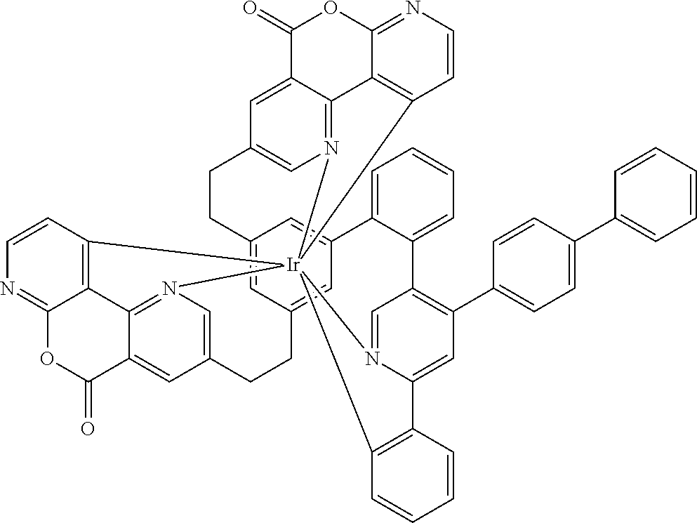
C12=CC3=CC(=C1)C1=CC=CC=C1C1=C(C4=CC=C(C5=CC=CC=C5)C=C4)C=C4N(=C1)[Ir]15(N6=C7C(=CC(=C6)CC3)C(=O)OC3=NC=CC1=C73)(N1=C3C(=CC(=C1)CC2)C(=O)OC1=NC=CC5=C31)C1=C4C=CC=C1
